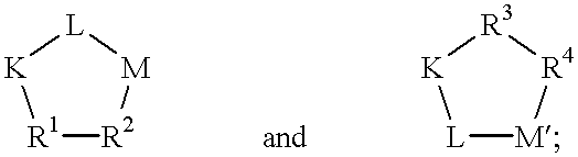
[R1]1[R2][M][L][K]1.[L]1[M][R4][R3][K]1
